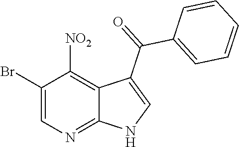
C1(Br)=CN=C2C(=C1[NO2])C(C(C1=CC=CC=C1)=O)=CN2
